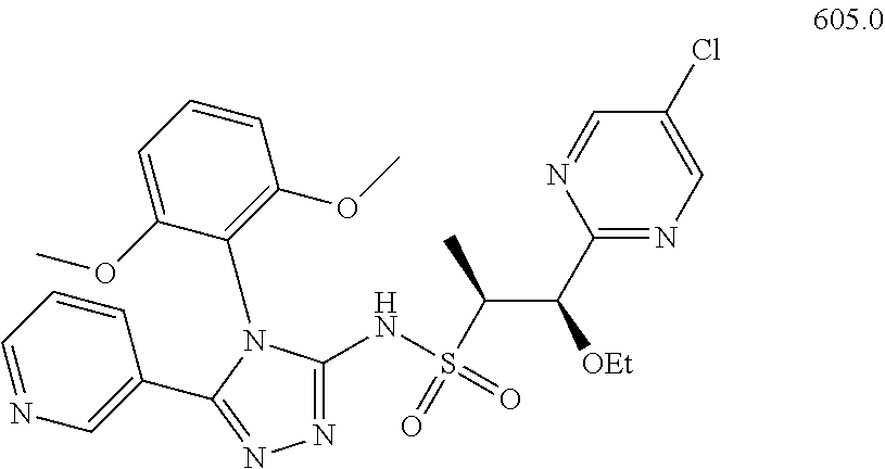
C1(C(C(S(=O)(NC2=NN=C(C3=CN=CC=C3)N2C2=C(OC)C=CC=C2OC)=O)C)[OEt])=NC=C(Cl)C=N1
